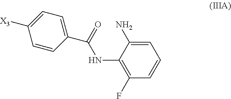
C1(C(=O)NC2=C(F)C=CC=C2N)=CC=C([X3])C=C1
